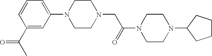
C1CCC(N2CCN(C(=O)CN3CCN(C4=CC=CC(C(C)=O)=C4)CC3)CC2)C1
